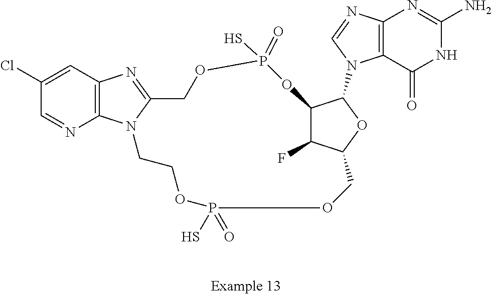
C12=C(C=C(Cl)C=N1)N=C1N2CCOP(S)(=O)OCC2C(F)C(C(N3C4=C(N=C(N)NC4=O)N=C3)O2)OP(S)(=O)OC1
